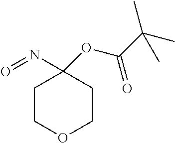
C1COCCC1(N=O)OC(C(C)(C)C)=O
